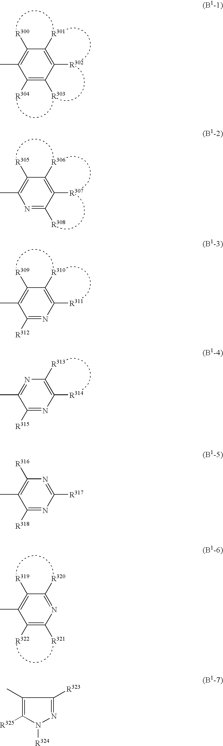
C1([R304])=C([R303])C([R302])=C([R301])C([R300])=C1C.N1=C([R308])C([R307])=C([R306])C([R305])=C1C.C1([R312])=NC([R311])=C([R310])C([R309])=C1C.C1([R315])=NC([R314])=C([R313])N=C1C.C1([R318])=NC([R317])=NC([R316])=C1C.C1([R322])=C([R321])N=C([R320])C([R319])=C1C.C1(C)=C([R325])N([R324])N=C1[R323]
